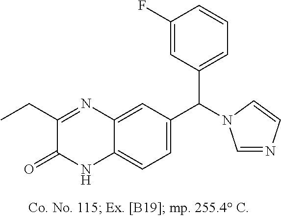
C1(CC)=NC2=CC(C(C3=CC=CC(F)=C3)N3C=NC=C3)=CC=C2NC1=O
